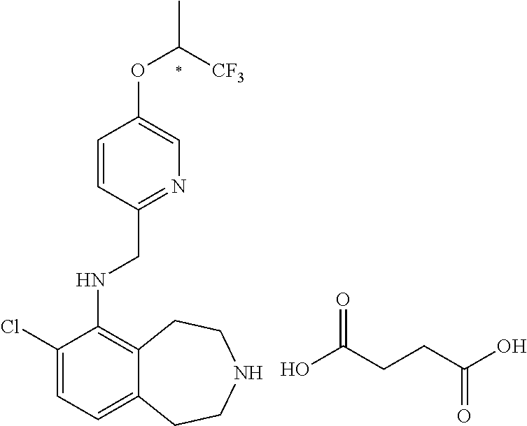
C1(Cl)=CC=C2C(=C1NCC1=NC=C(OC([CF3])C)C=C1)CCNCC2.OC(CCC(O)=O)=O
